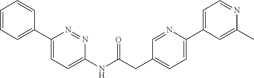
C1(NC(CC2=CC=C(C3=CC=NC(C)=C3)N=C2)=O)=CC=C(C2=CC=CC=C2)N=N1
